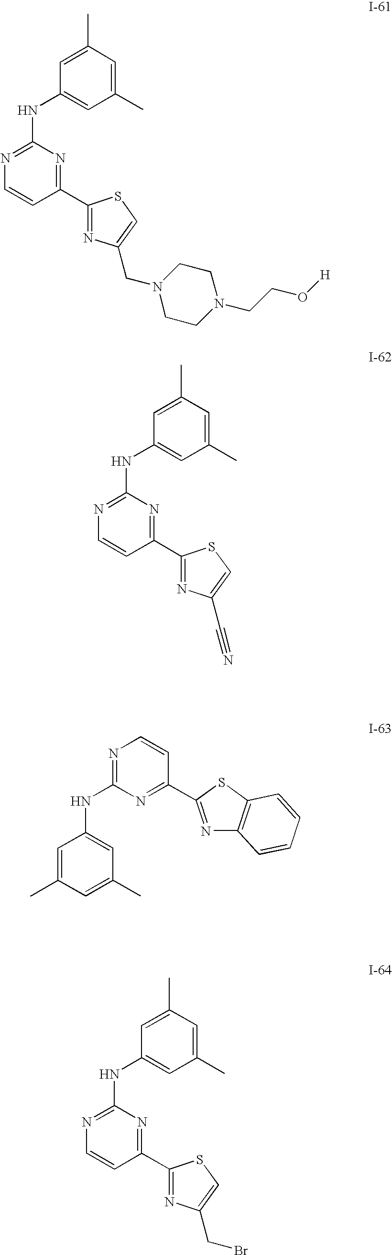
C1(C)=CC(C)=CC(NC2=NC=CC(C3=NC(CN4CCN(CCO[H])CC4)=CS3)=N2)=C1.C1(C)=CC(C)=CC(NC2=NC=CC(C3=NC(C#N)=CS3)=N2)=C1.N1=C(NC2=CC(C)=CC(C)=C2)N=C(C2=NC3=C(S2)C=CC=C3)C=C1.C1(C)=CC(C)=CC(NC2=NC=CC(C3=NC(CBr)=CS3)=N2)=C1
